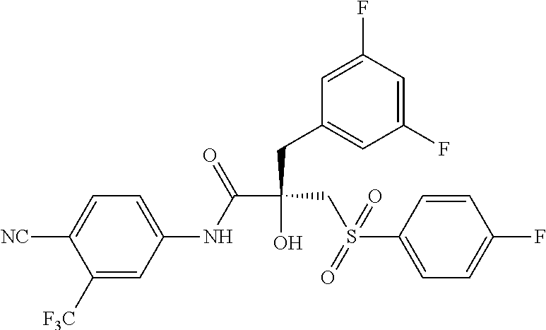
C(C(CC1=CC(F)=CC(F)=C1)(CS(C1=CC=C(F)C=C1)(=O)=O)O)(NC1=CC=C([NC])C([F3C])=C1)=O
